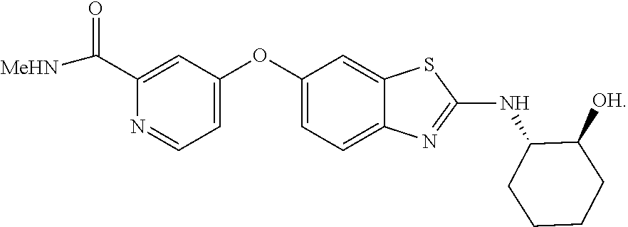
C(C1=CC(OC2=CC=C3C(=C2)SC(NC2C([OH])CCCC2)=N3)=CC=N1)(=O)[MeHN]
